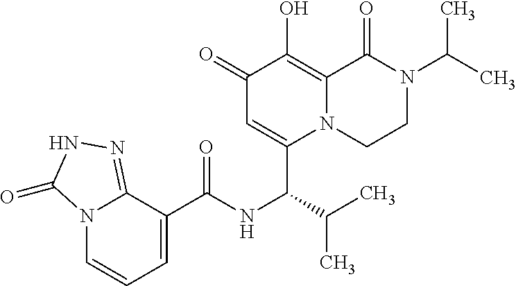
C1(=O)C=C(C(NC(C2=CC=CN3C2=NNC3=O)=O)C(C)C)N2C(=C1O)C(=O)N(C(C)C)CC2
